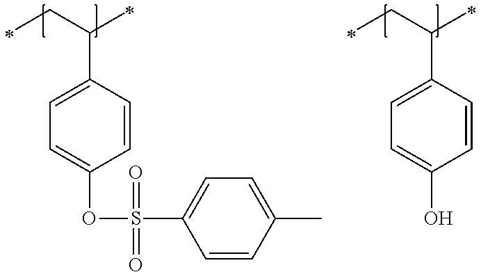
C1=CC(C(CC)C)=CC=C1OS(C1=CC=C(C)C=C1)(=O)=O.C1=CC(C(CC)C)=CC=C1O
